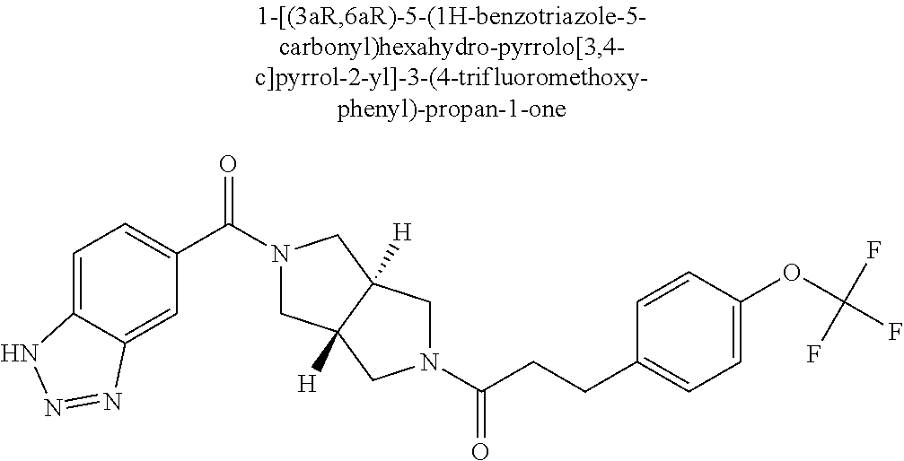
C1=C2C(=CC(C(=O)N3CC4([H])C([H])(C3)CN(C(=O)CCC3=CC=C(OC(F)(F)F)C=C3)C4)=C1)N=NN2
